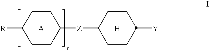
C1CC([R])CCC1[Z]C1CCC([Y])CC1.[A].[H]
